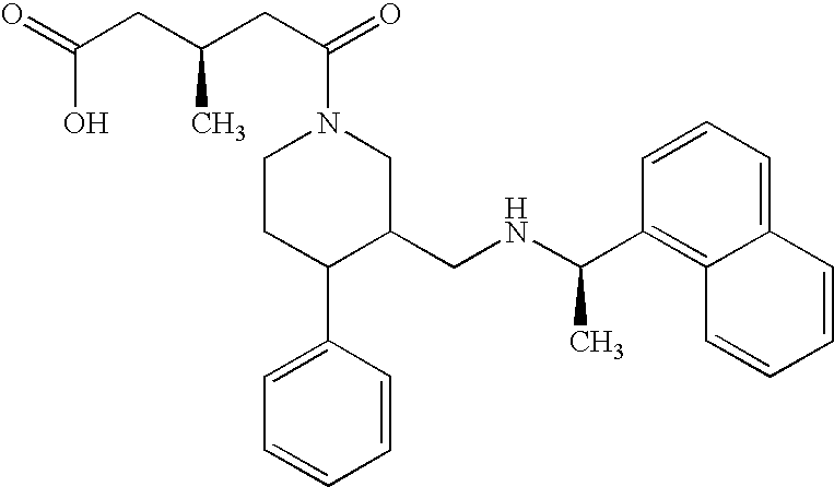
C1CC(C2=CC=CC=C2)C(CNC(C)C2=C3C(=CC=C2)C=CC=C3)CN1C(=O)CC(CC(=O)O)C
